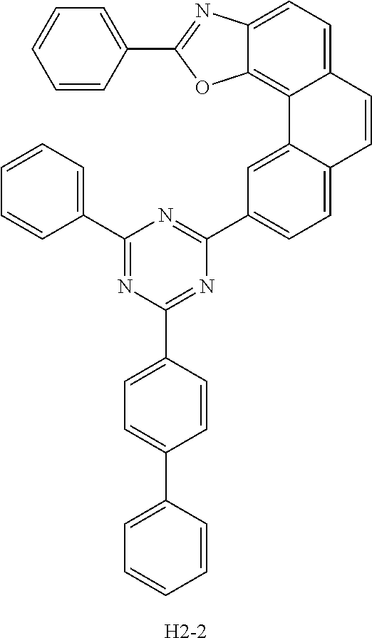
C1(C2=CC=CC=C2)=NC(C2=CC=C(C3=CC=CC=C3)C=C2)=NC(C2=CC=C3C(=C2)C2=C4C(=CC=C2C=C3)N=C(C2=CC=CC=C2)O4)=N1.[H2-2]
